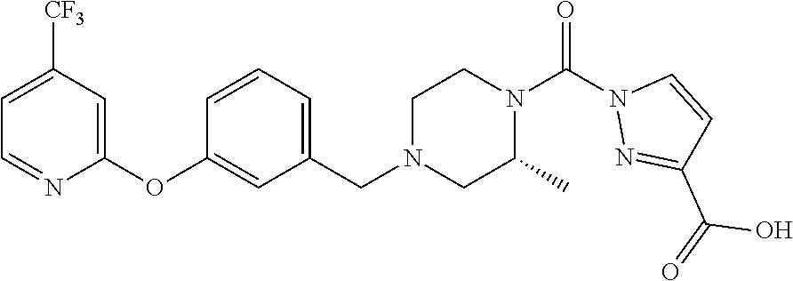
C1=C([CF3])C=C(OC2=CC(CN3CC(C)N(C(N4N=C(C(=O)O)C=C4)=O)CC3)=CC=C2)N=C1
